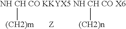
[NH CH CO KKYX5 NH CH CO X6]([(CH2)m])[(CH2)n].[Z]
